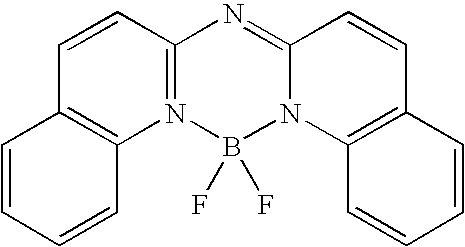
C1=CC2=N(C3=C1C=CC=C3)B(F)(F)N1C(=N2)C=CC2=C1C=CC=C2
